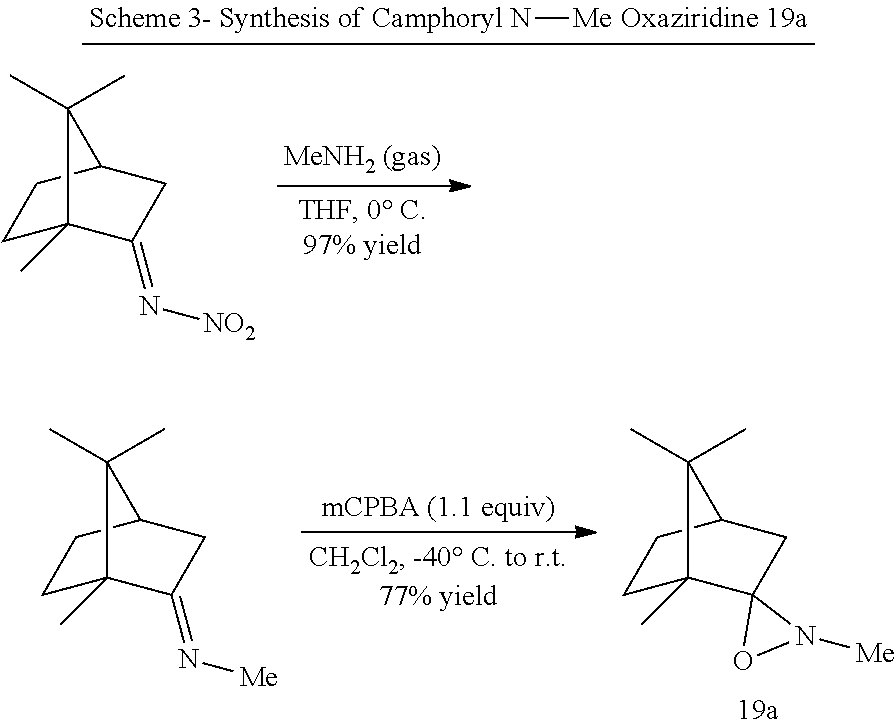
C1C2(C)C(=N[Me])CC(C1)C2(C)C.C1C2(C)C3(CC(C1)C2(C)C)ON3[Me].C1C2(C)C(=N[NO2])CC(C1)C2(C)C.N[Me]
